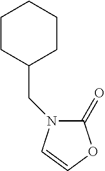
C1(=O)N(CC2CCCCC2)C=CO1
